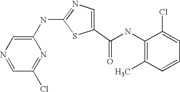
N1=CC(Cl)=NC(NC2=NC=C(C(NC3=C(C)C=CC=C3Cl)=O)S2)=C1
